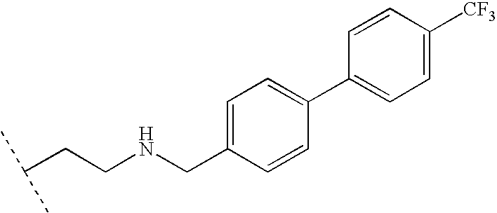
C1=C([CF3])C=CC(C2=CC=C(CNCCC(C)C)C=C2)=C1
